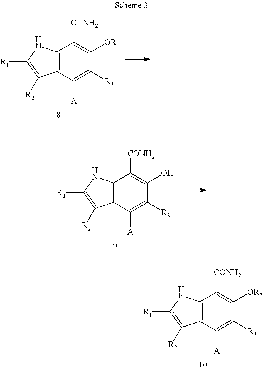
C12=C(C([A])=C([R3])C([OR])=C1[CONH2])C([R2])=C([R1])N2.C12=C(C([A])=C([R3])C(O)=C1[CONH2])C([R2])=C([R1])N2.C12=C(C([A])=C([R3])C([OR5])=C1[CONH2])C([R2])=C([R1])N2
